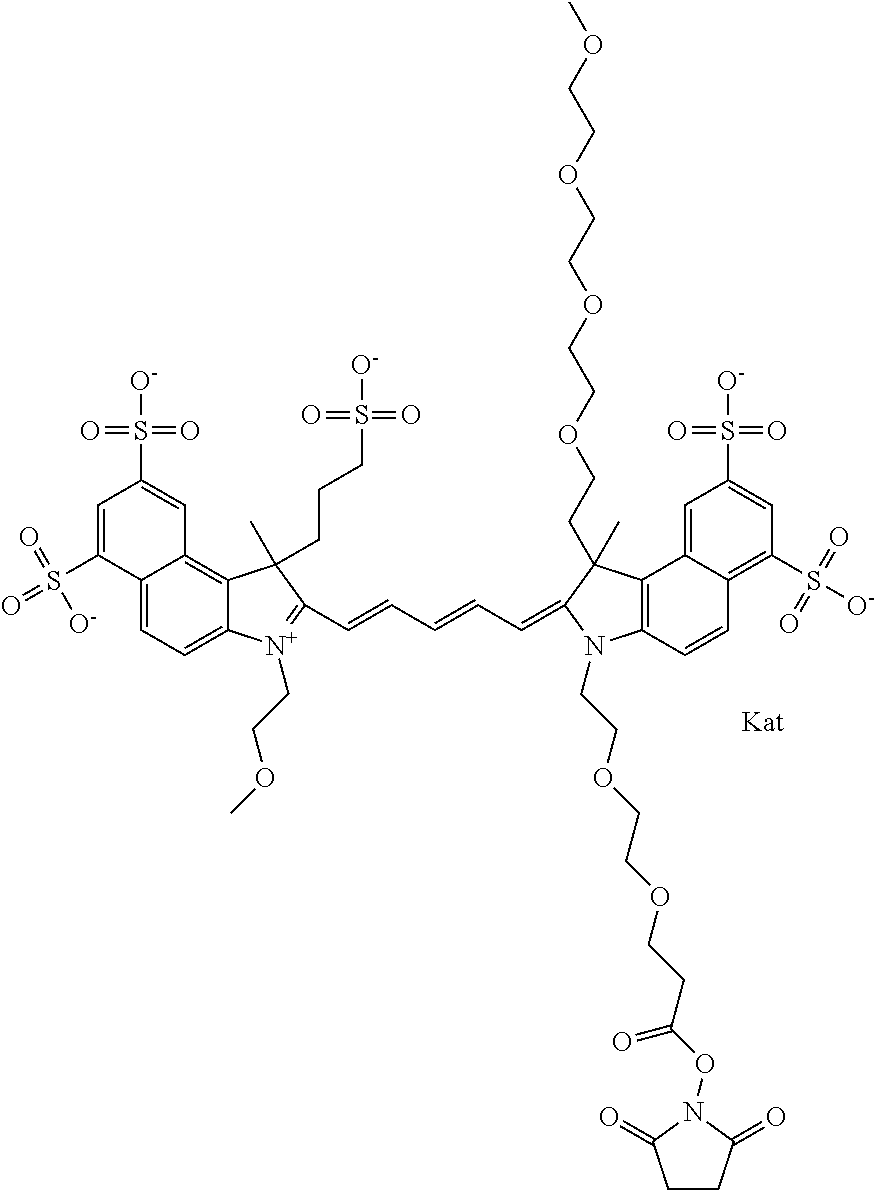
[Kat].C12=CC=C3C(=C1C=C(S(=O)(=O)[O-])C=C2S(=O)(=O)[O-])C(C)(CCCS(=O)(=O)[O-])C(C=CC=CC=C1C(C)(CCOCCOCCOCCOC)C2=C(C=CC4=C(S([O-])(=O)=O)C=C(S(=O)(=O)[O-])C=C42)N1CCOCCOCCC(ON1C(=O)CCC1=O)=O)=[N+]3CCOC
